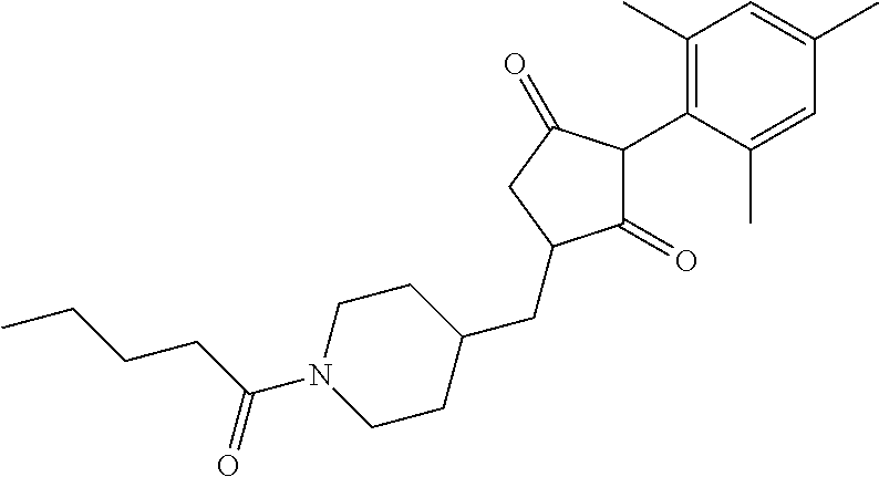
C1(=O)C(C2=C(C)C=C(C)C=C2C)C(=O)CC1CC1CCN(C(CCCC)=O)CC1
